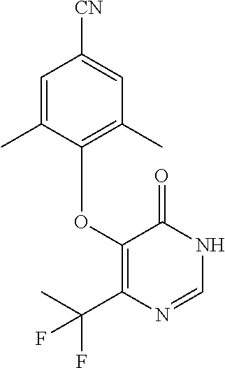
C1(OC2=C(C)C=C([CN])C=C2C)=C(C(F)(C)F)N=CNC1=O
